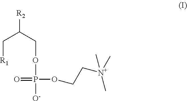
[R2]C(C[R1])COP([O-])(=O)OCC[N+](C)(C)C
